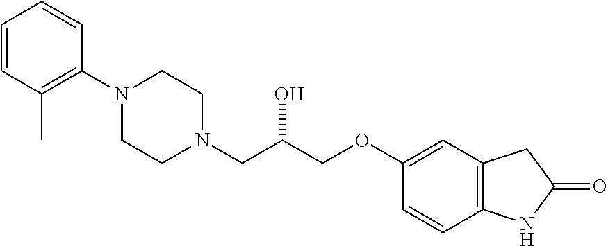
C1=CC(C)=C(N2CCN(CC(COC3=CC4=C(C=C3)NC(=O)C4)O)CC2)C=C1
